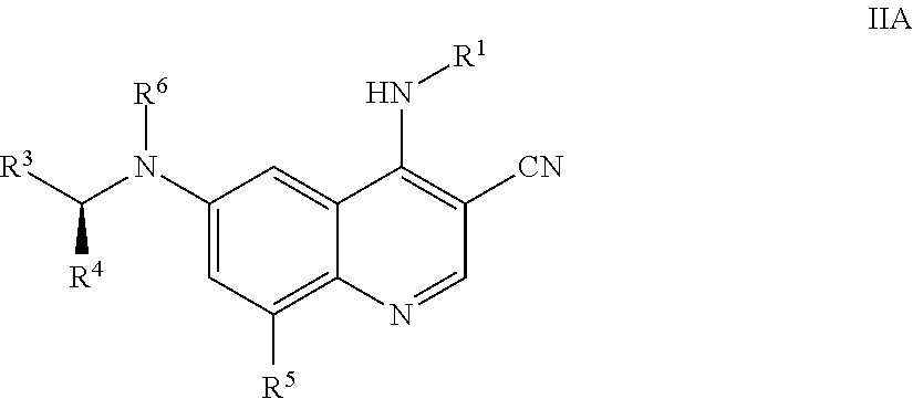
C1(N(C([R3])[R4])[R6])=CC([R5])=C2C(=C1)C(N[R1])=C([CN])C=N2
